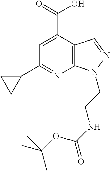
C1=C(C(=O)O)C2=C(N=C1C1CC1)N(CCNC(=O)OC(C)(C)C)N=C2
